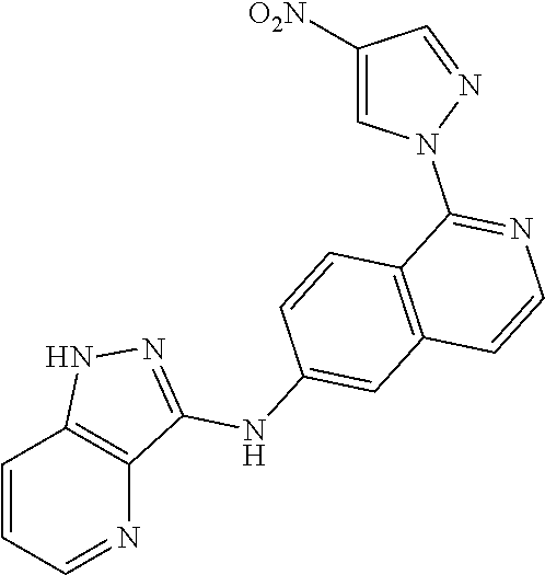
C1=CC=NC2=C1NN=C2NC1=CC2=C(C=C1)C(N1N=CC([O2N])=C1)=NC=C2
